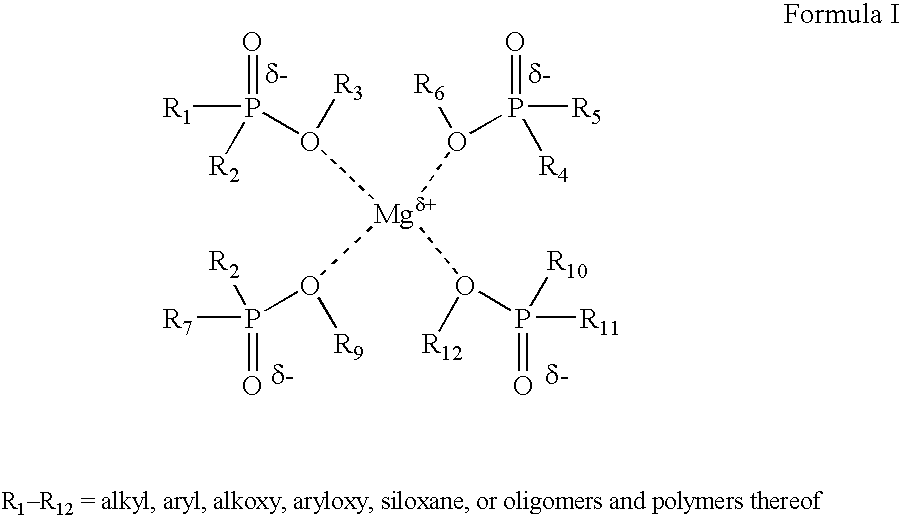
[R1]P(=O)([R2])O([Mgd+](O(P([R5])(=O)[R4])[R6])(O(P([R11])(=O)[R10])[R12])O(P([R7])(=O)[R2])[R9])[R3]
